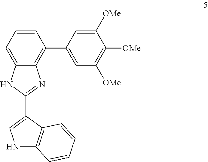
C12=CC=CC(C3=CC([OMe])=C([OMe])C([OMe])=C3)=C1N=C(C1=CNC3=C1C=CC=C3)N2
